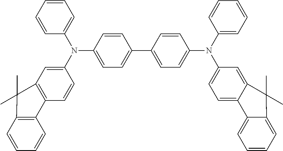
C1=CC=CC(N(C2=CC3=C(C=C2)C2=C(C=CC=C2)C3(C)C)C2=CC=C(C3=CC=C(N(C4=CC=CC=C4)C4=CC=C5C(=C4)C(C)(C)C4=CC=CC=C54)C=C3)C=C2)=C1
